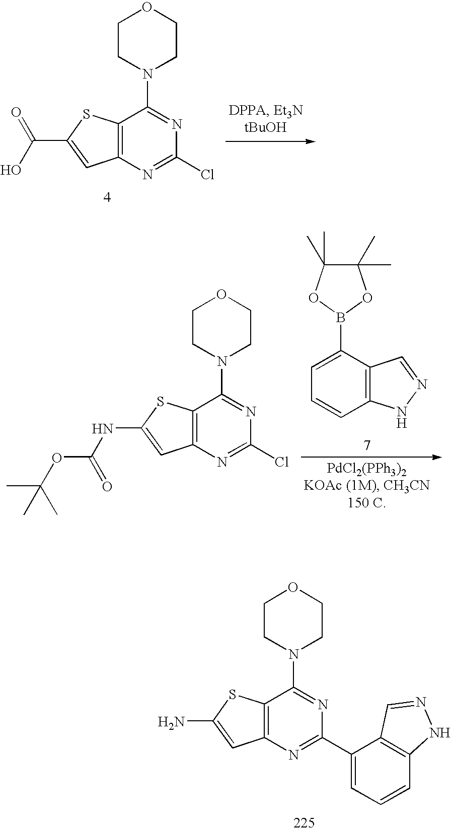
C1CN(C2=NC(C3=CC=CC4=C3C=NN4)=NC3=C2SC(N)=C3)CCO1.C1CN(C2=NC(Cl)=NC3=C2SC(NC(OC(C)(C)C)=O)=C3)CCO1.C1=C(B2OC(C)(C)C(C)(C)O2)C2=C(C=C1)NN=C2.C1CN(C2=NC(Cl)=NC3=C2SC(C(=O)O)=C3)CCO1
